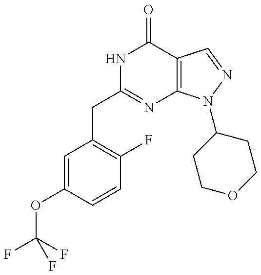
C1=C(OC(F)(F)F)C=CC(F)=C1CC1=NC2=C(C(=O)N1)C=NN2C1CCOCC1
